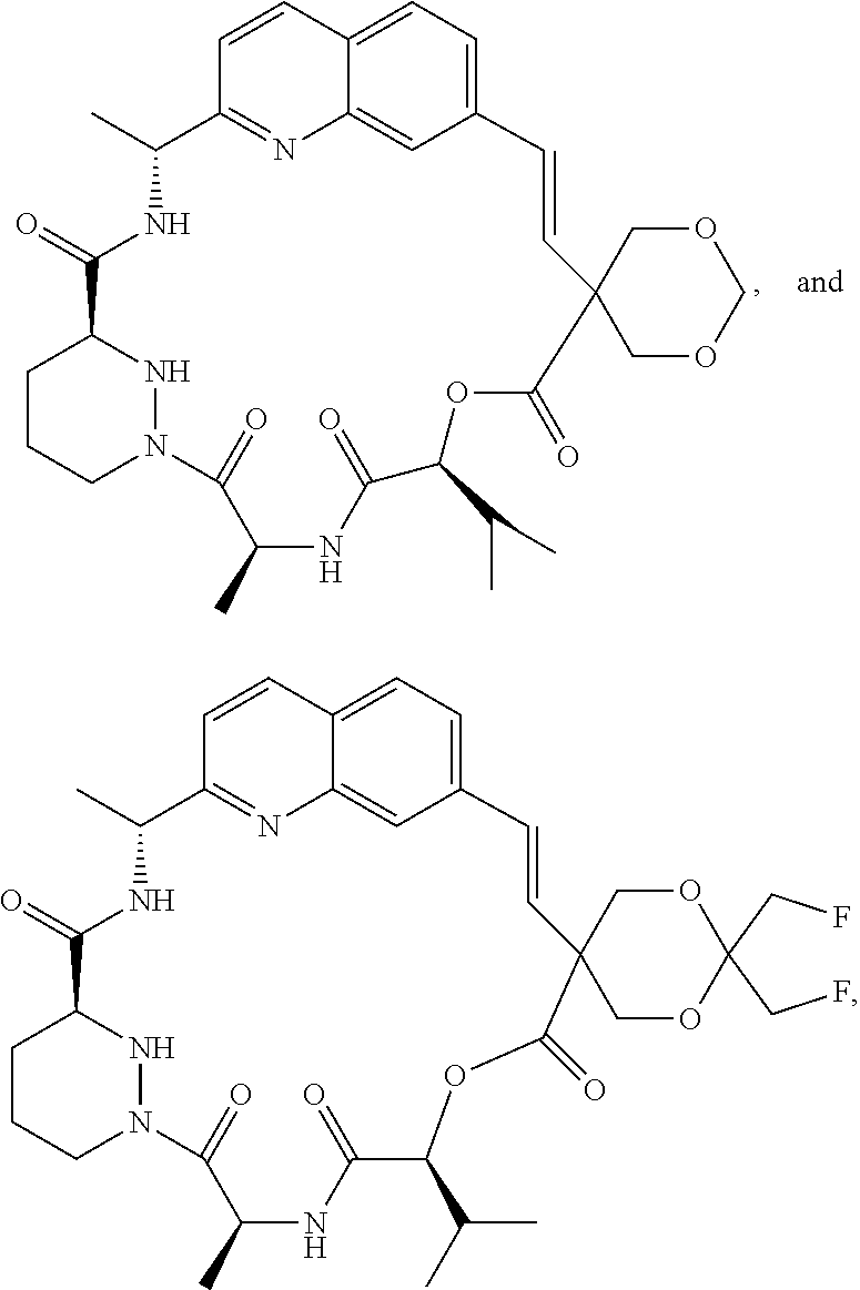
C1=CC2=CC=C3C=C2N=C1C(C)NC(=O)C1CCCN(N1)C(=O)C(C)NC(=O)C(C(C)C)OC(=O)C1(COCOC1)C=C3.C1=CC2=CC=C3C=C2N=C1C(C)NC(=O)C1CCCN(N1)C(=O)C(C)NC(=O)C(C(C)C)OC(=O)C1(COC(CF)(CF)OC1)C=C3
